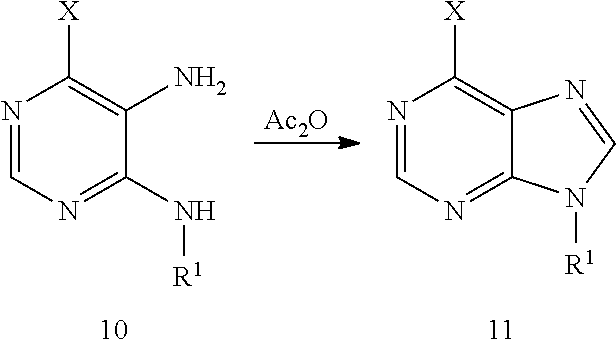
N1=CN=C(N[R1])C(N)=C1[X].[Ac2O].N1=CN=C2C(=C1[X])N=CN2[R1]
